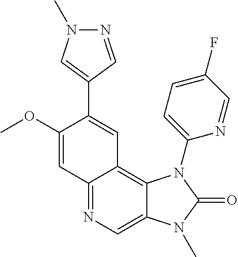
C1(OC)=CC2=NC=C3C(=C2C=C1C1=CN(C)N=C1)N(C1=CC=C(F)C=N1)C(=O)N3C
